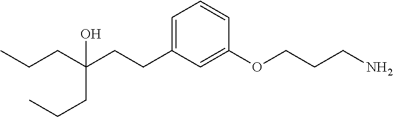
C1=C(CCC(O)(CCC)CCC)C=C(OCCCN)C=C1
